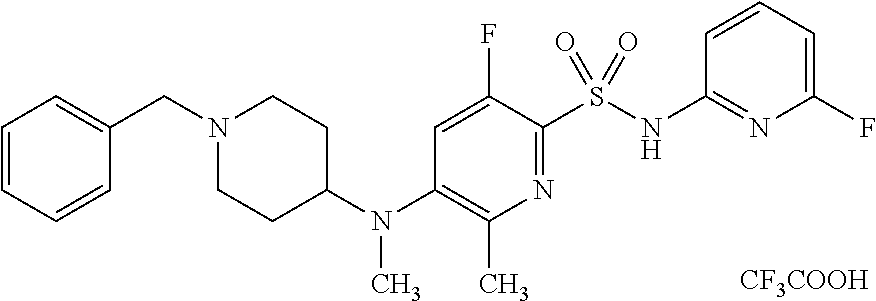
C1=C(F)C(S(=O)(=O)NC2=NC(F)=CC=C2)=NC(C)=C1N(C1CCN(CC2=CC=CC=C2)CC1)C.[CF3COOH]
